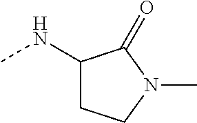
CNC1CCN(C)C1=O
